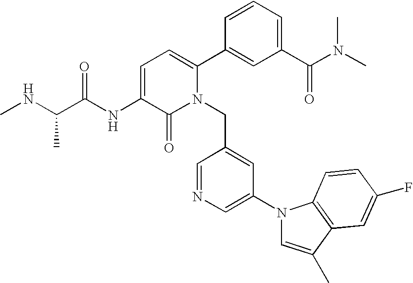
C1=C(NC(C(NC)C)=O)C(=O)N(CC2=CC(N3C=C(C)C4=C3C=CC(F)=C4)=CN=C2)C(C2=CC(C(N(C)C)=O)=CC=C2)=C1
